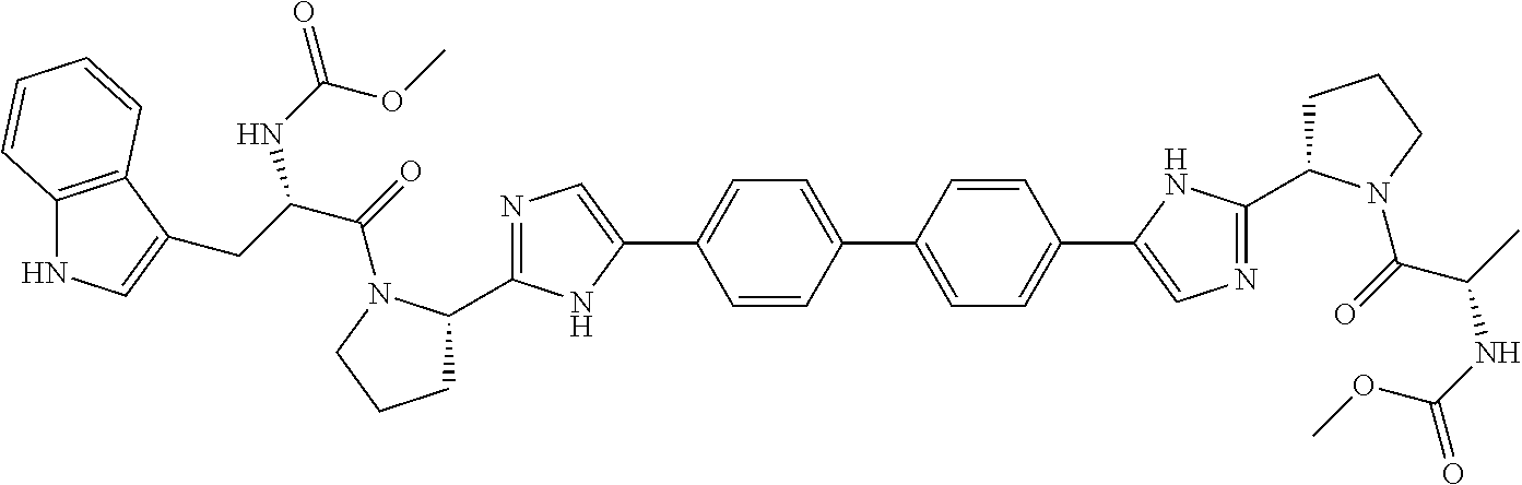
N1=C(C2CCCN2C(=O)C(CC2=CNC3=C2C=CC=C3)NC(=O)OC)NC(C2=CC=C(C3=CC=C(C4=CN=C(C5CCCN5C(=O)C(C)NC(=O)OC)N4)C=C3)C=C2)=C1
